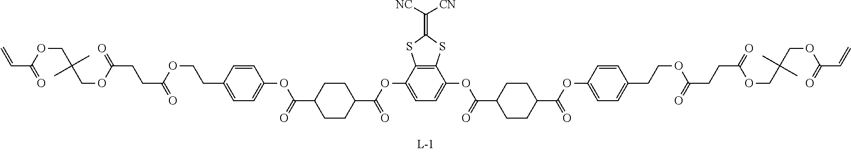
C=CC(=O)OCC(COC(CCC(=O)OCCC1=CC=C(OC(C2CCC(C(OC3=CC=C(OC(C4CCC(C(OC5=CC=C(CCOC(CCC(=O)OCC(COC(=O)C=C)(C)C)=O)C=C5)=O)CC4)=O)C4=C3SC(=C([NC])[CN])S4)=O)CC2)=O)C=C1)=O)(C)C
